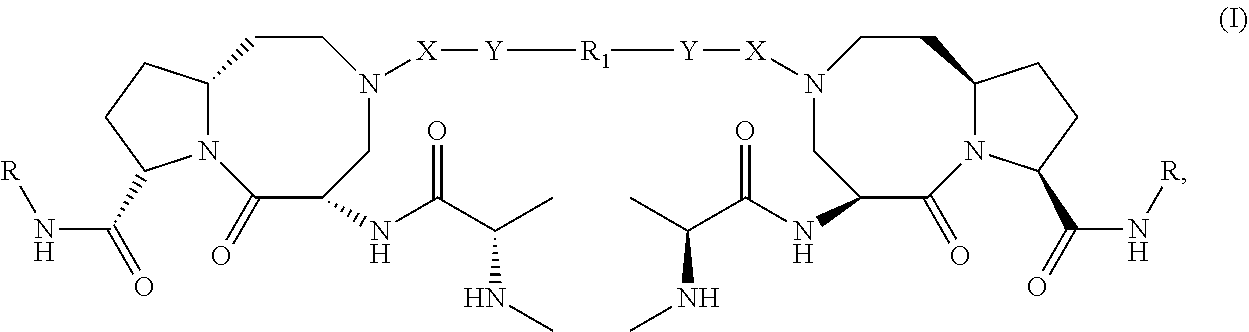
N12C(CCC1C(=O)N[R])CCN([X][Y][R1][Y][X]N1CC(NC(C(C)NC)=O)C(=O)N3C(CC1)CCC3C(=O)N[R])CC(NC(C(C)NC)=O)C2=O
